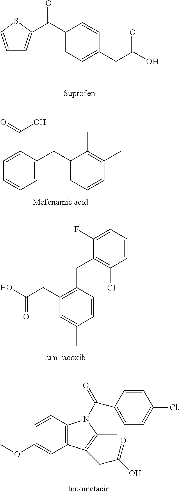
C1=CSC(C(C2=CC=C(C(C(O)=O)C)C=C2)=O)=C1.C1=C(C(=O)O)C(CC2=CC=CC(C)=C2C)=CC=C1.C1(CC(O)=O)=C(CC2=C(Cl)C=CC=C2F)C=CC(C)=C1.C1=CC2=C(C=C1OC)C(CC(O)=O)=C(C)N2C(C1=CC=C(Cl)C=C1)=O
